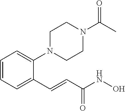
C1=CC=C(N2CCN(C(C)=O)CC2)C(C=CC(NO)=O)=C1
